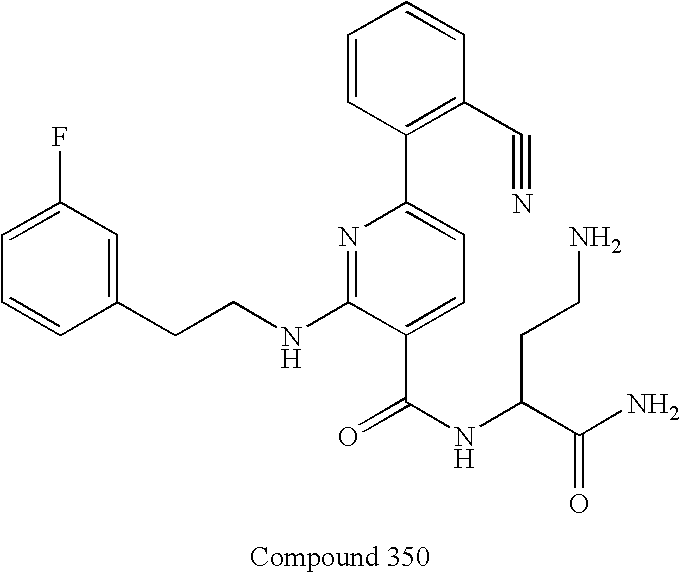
C1=CC(CCNC2=NC(C3=C(C#N)C=CC=C3)=CC=C2C(NC(C(N)=O)CCN)=O)=CC(F)=C1
